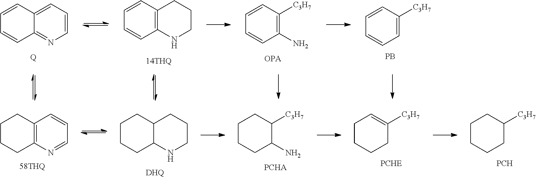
C1=CC=C2C(=N1)C=CC=C2.[Q].C1CCC2=C(N1)C=CC=C2.[14THQ].[C3H7]C1=C(N)C=CC=C1.[OPA].[C3H7]C1=CC=CC=C1.[PB].C1=NC2=C(C=C1)CCCC2.[58THQ].C1CCC2C(N1)CCCC2.[DHQ].[C3H7]C1C(N)CCCC1.[PCHA].[C3H7]C1=CCCCC1.[PCHE].[C3H7]C1CCCCC1.[PCH]
